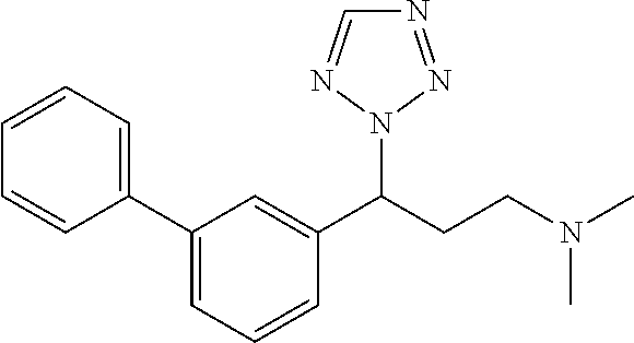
C1(C(CCN(C)C)N2N=NC=N2)=CC(C2=CC=CC=C2)=CC=C1
